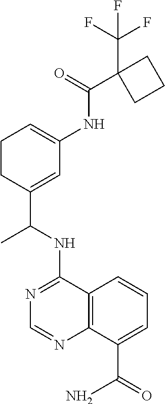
N(C1=NC=NC2=C1C=CC=C2C(=O)N)C(C1=CC(NC(C2(C(F)(F)F)CCC2)=O)=CCC1)C
